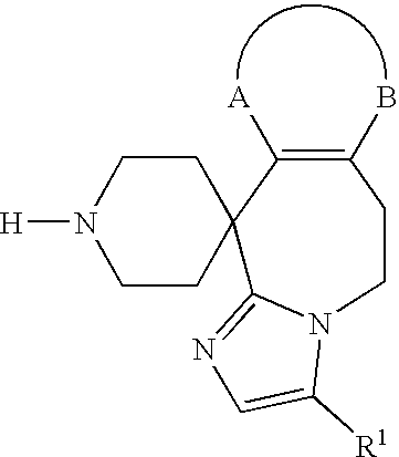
[H]N1CCC2(CC1)C1=NC=C([R1])N1CCC(B)=C2[A]
